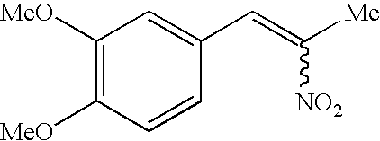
C1([MeO])=C([MeO])C=CC(C=C([NO2])[Me])=C1
